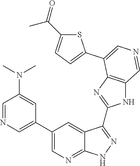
C1=NC=C(C2=CN=C3C(=C2)C(C2=NC4=C(N2)C=NC=C4C2=CC=C(C(=O)C)S2)=NN3)C=C1N(C)C
